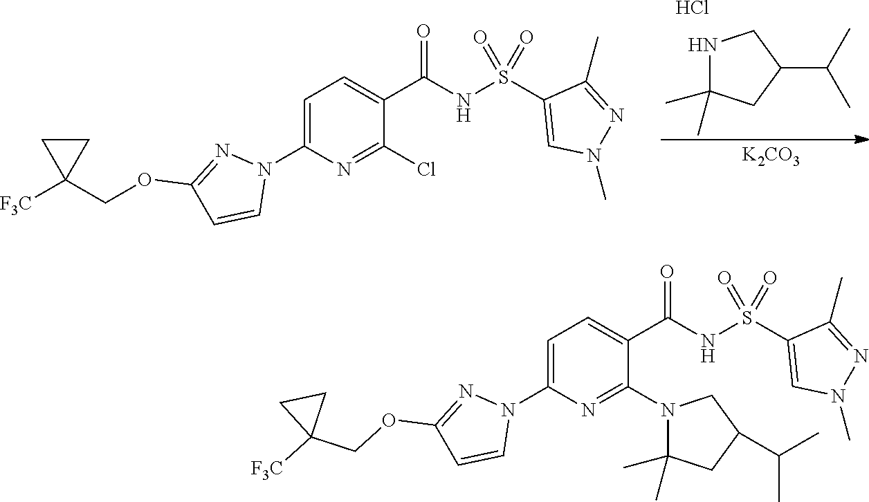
N1C(C)(C)CC(C(C)C)C1.Cl.[K2CO3].C1=C(N2N=C(OCC3([F3C])CC3)C=C2)N=C(Cl)C(C(NS(C2=CN(C)N=C2C)(=O)=O)=O)=C1.C1=C(N2N=C(OCC3([F3C])CC3)C=C2)N=C(N2C(C)(C)CC(C(C)C)C2)C(C(NS(C2=CN(C)N=C2C)(=O)=O)=O)=C1
